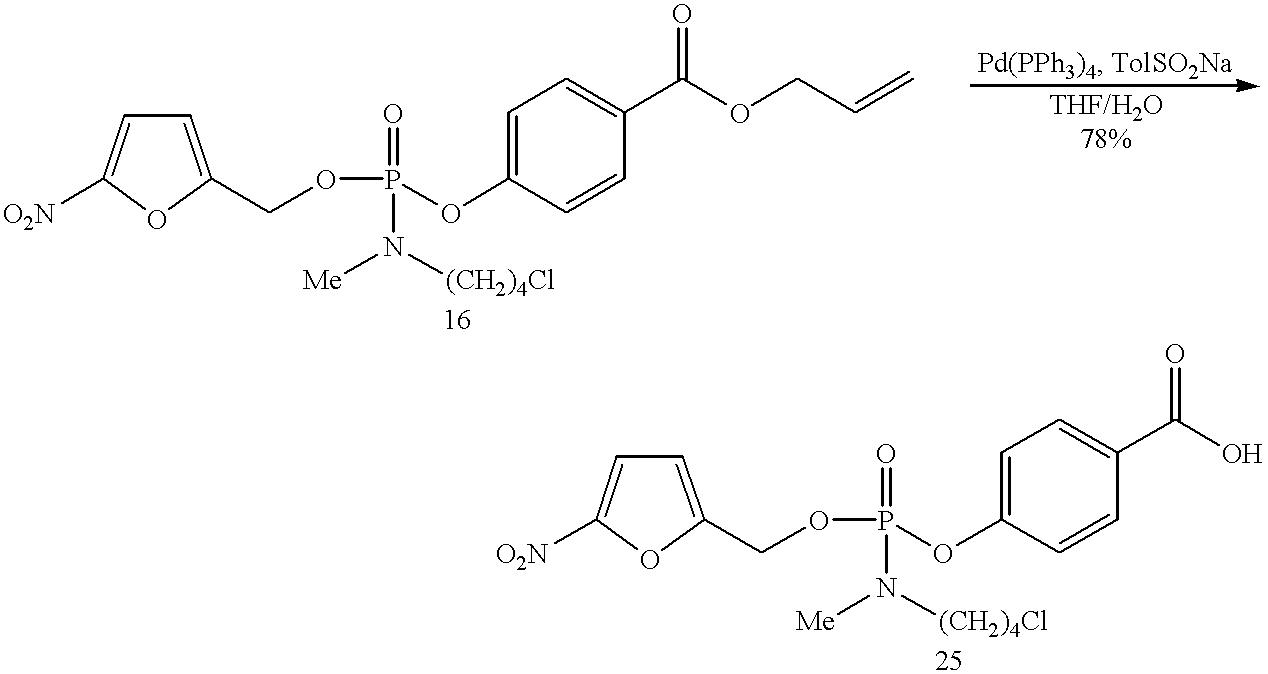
[O2N]C1=CC=C(COP(OC2=CC=C(C(OCC=C)=O)C=C2)(=O)N([Me])[(CH2)4Cl])O1.[O2N]C1=CC=C(COP(OC2=CC=C(C(O)=O)C=C2)(=O)N([Me])[(CH2)4Cl])O1
